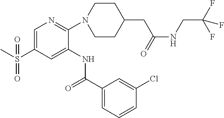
C1=C(S(C)(=O)=O)C=C(NC(C2=CC=CC(Cl)=C2)=O)C(N2CCC(CC(=O)NCC(F)(F)F)CC2)=N1
